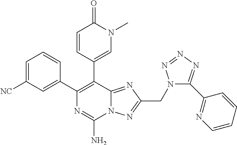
C1=C([NC])C=C(C2=C(C3=CN(C)C(=O)C=C3)C3=NC(CN4C(C5=NC=CC=C5)=NN=N4)=NN3C(N)=N2)C=C1
